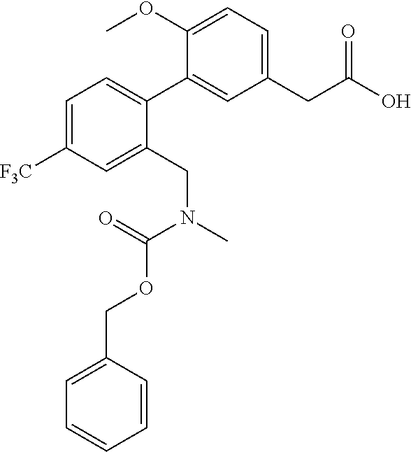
C1=C([F3C])C=C(CN(C(OCC2=CC=CC=C2)=O)C)C(C2=CC(CC(=O)O)=CC=C2OC)=C1
